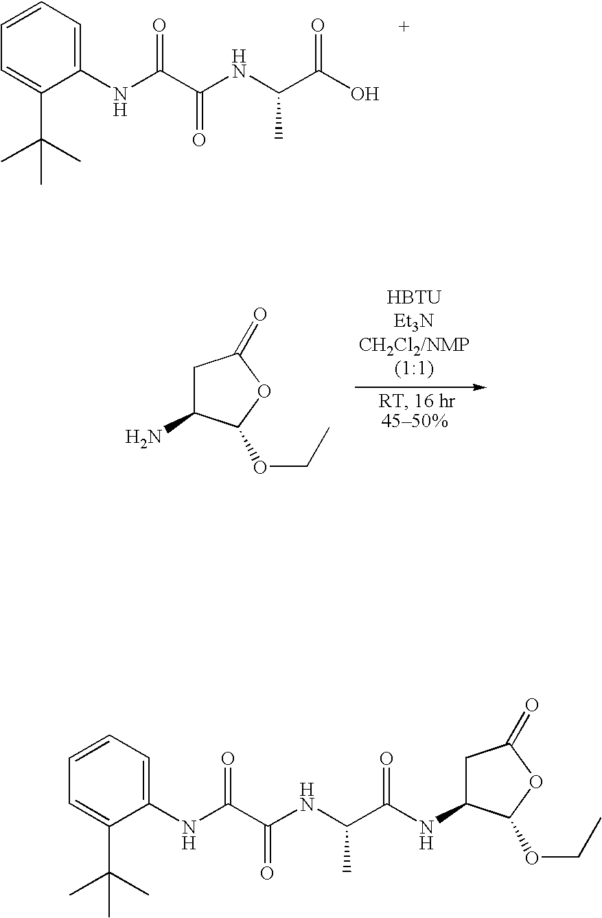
C1=C(NC(C(NC(C(O)=O)C)=O)=O)C(C(C)(C)C)=CC=C1.C1C(N)C(OCC)OC1=O.C1=C(NC(C(NC(C(=O)NC2CC(=O)OC2OCC)C)=O)=O)C(C(C)(C)C)=CC=C1
